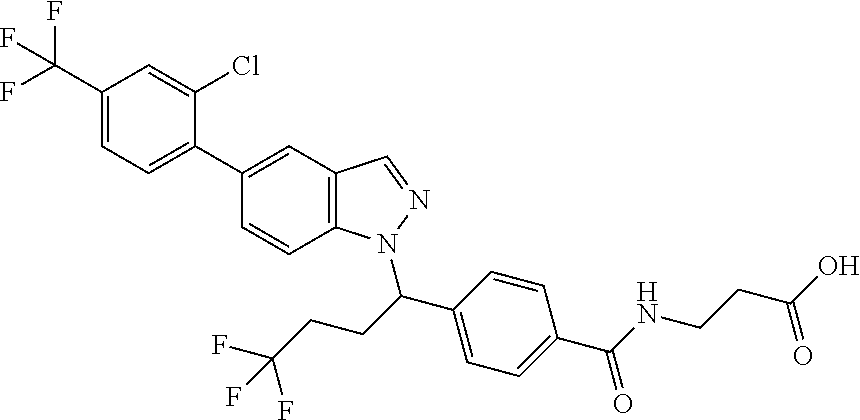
C1(C(F)(F)F)=CC=C(C2=CC3=C(C=C2)N(C(C2=CC=C(C(NCCC(O)=O)=O)C=C2)CCC(F)(F)F)N=C3)C(Cl)=C1
